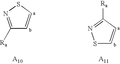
C1([Ra])=NSC=C1.S1C=CC([Ra])=N1
